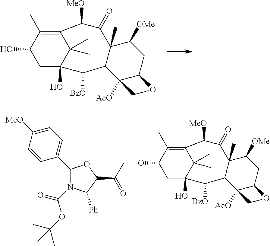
OC1CC2(O)C(C)(C)C(=C1C)C([MeO])C(=O)C1(C)C(C2[BzO])C2([AcO])C(CC1[OMe])OC2.O(C1CC2(O)C(C)(C)C(=C1C)C([MeO])C(=O)C1(C)C(C2[BzO])C2([AcO])C(CC1[OMe])OC2)CC(C1OC(C2=CC=C([MeO])C=C2)N(C(=O)OC(C)(C)C)C1[Ph])=O
